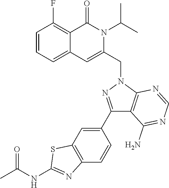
C1=CC=C2C(=C1F)C(=O)N(C(C)C)C(CN1N=C(C3=CC4=C(C=C3)N=C(NC(=O)C)S4)C3=C1N=CN=C3N)=C2
